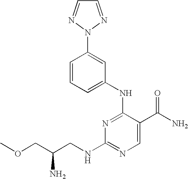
C1=NN(C2=CC(NC3=NC(NCC(COC)N)=NC=C3C(N)=O)=CC=C2)N=C1
